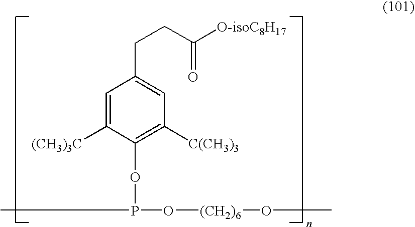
C1=C([(CH3)3C])C(OP(C)O[(CH2)6]OC)=C([C(CH3)3])C=C1CCC([O-isoC8H17])=O
